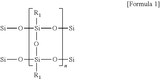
[Si]O[Si](O[Si])([R1])O[Si]([R1])(O[Si])O[Si]
